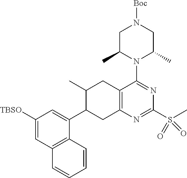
C1([TBSO])=CC2=C(C(C3CC4=C(CC3C)C(N3C(C)CN([Boc])CC3C)=NC(S(C)(=O)=O)=N4)=C1)C=CC=C2
